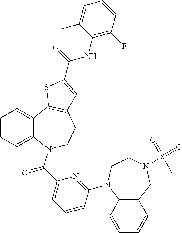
C1=CC=C2C(=C1)C1=C(CCN2C(C2=CC=CC(N3C4=C(CN(S(=O)(=O)C)CC3)C=CC=C4)=N2)=O)C=C(C(NC2=C(F)C=CC=C2C)=O)S1
